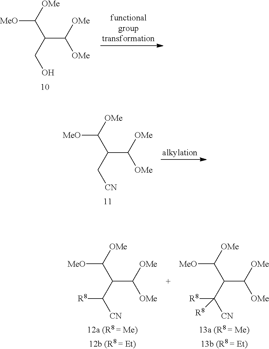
[MeO]C([OMe])C(CO)C([OMe])[OMe].[MeO]C([OMe])C(C[CN])C([OMe])[OMe].[MeO]C([OMe])C(C([CN])[R8])C([OMe])[OMe].[MeO]C([OMe])C(C([CN])([R8])[R8])C([OMe])[OMe]
